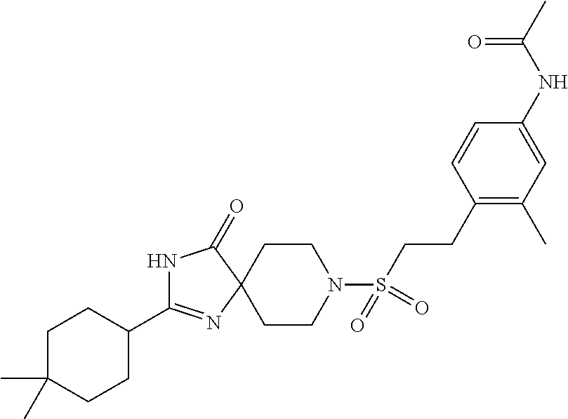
N1C(C2CCC(C)(C)CC2)=NC2(C1=O)CCN(S(CCC1=C(C)C=C(NC(C)=O)C=C1)(=O)=O)CC2
